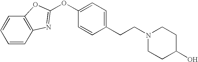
C1=CC=CC2=C1OC(OC1=CC=C(CCN3CCC(O)CC3)C=C1)=N2
